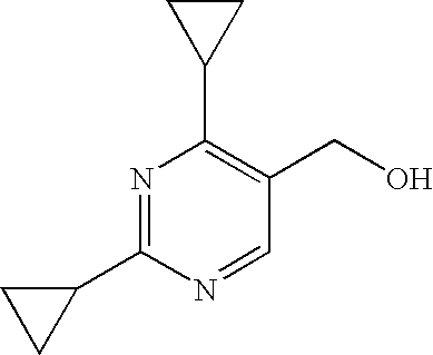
C1(C2=C(CO)C=NC(C3CC3)=N2)CC1
